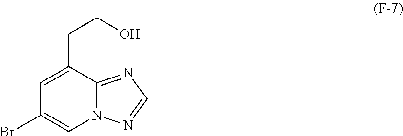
C1=C(CCO)C2=NC=NN2C=C1Br
